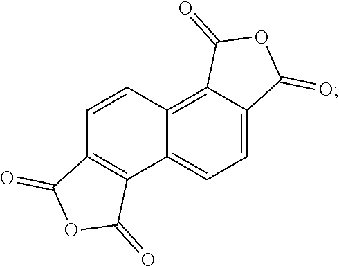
C1=C2C(=C3C(=C1)C1=C(C=C3)C(=O)OC1=O)C(=O)OC2=O
